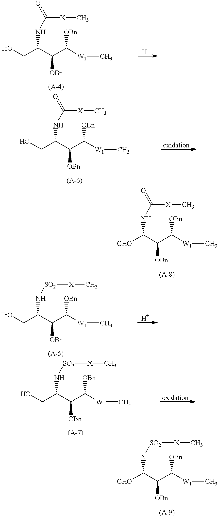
[TrO]CC(C(C([W1]C)[OBn])[OBn])NC([X]C)=O.C(C(C([W1]C)[OBn])[OBn])(NC([X]C)=O)CO.C(C(C([W1]C)[OBn])[OBn])(NC([X]C)=O)[CHO].[TrO]CC(C(C([W1]C)[OBn])[OBn])N[SO2][X]C.C(C(C([W1]C)[OBn])[OBn])(N[SO2][X]C)CO.C(C(C([W1]C)[OBn])[OBn])(N[SO2][X]C)[CHO]
